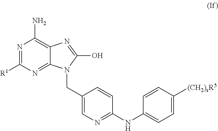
N1=C([R1])N=C2C(=C1N)N=C(O)N2CC1=CN=C(NC2=CC=C([(CH2)xR5])C=C2)C=C1
